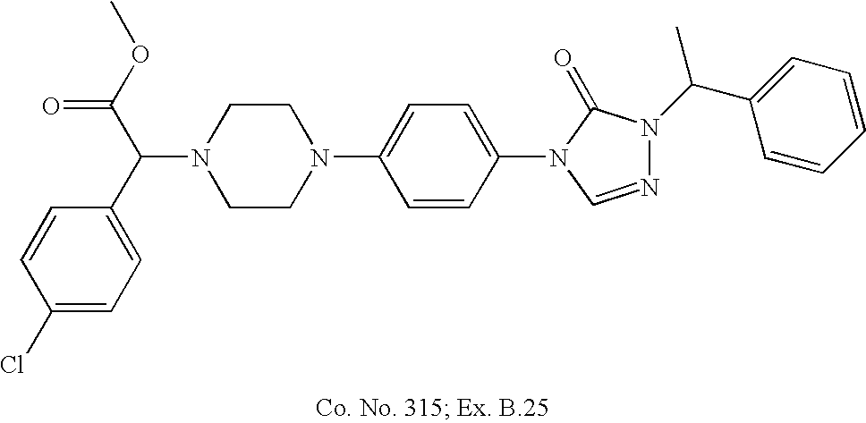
N1(C(C2=CC=C(Cl)C=C2)C(OC)=O)CCN(C2=CC=C(N3C=NN(C(C4=CC=CC=C4)C)C3=O)C=C2)CC1
